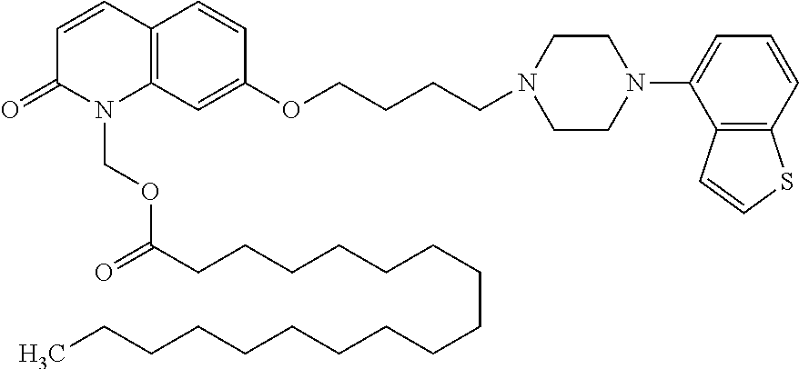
C12=C(C=C(OCCCCN3CCN(C4=CC=CC5=C4C=CS5)CC3)C=C1)N(COC(CCCCCCCCCCCCCCCCC)=O)C(=O)C=C2
